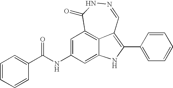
N1=CC2=C(C3=CC=CC=C3)NC3=CC(NC(C4=CC=CC=C4)=O)=CC(=C23)C(=O)N1
